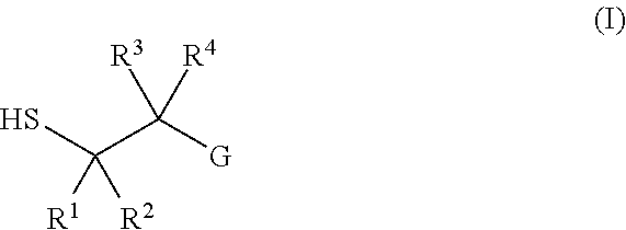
[R1]C([R2])(S)C([G])([R4])[R3]
